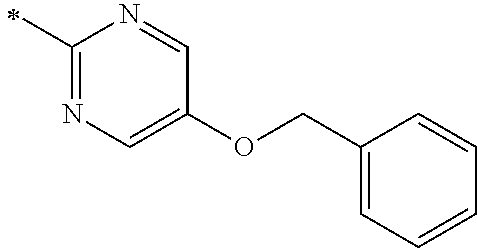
N1=C(C)N=CC(OCC2=CC=CC=C2)=C1
